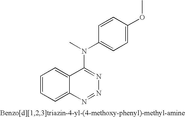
C1=CC=C2C(=C1)C(N(C)C1=CC=C(OC)C=C1)=NN=N2
